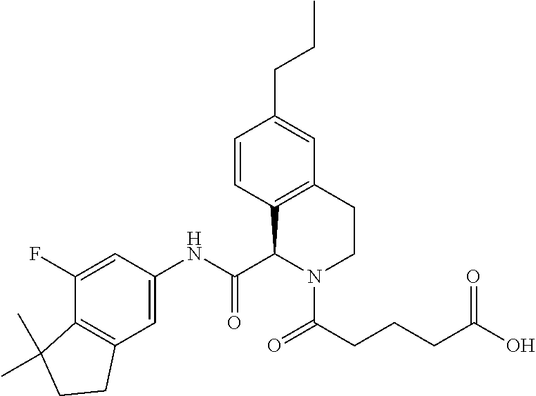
C1=CC2=C(C=C1CCC)CCN(C(CCCC(O)=O)=O)C2C(NC1=CC2=C(C(F)=C1)C(C)(C)CC2)=O
